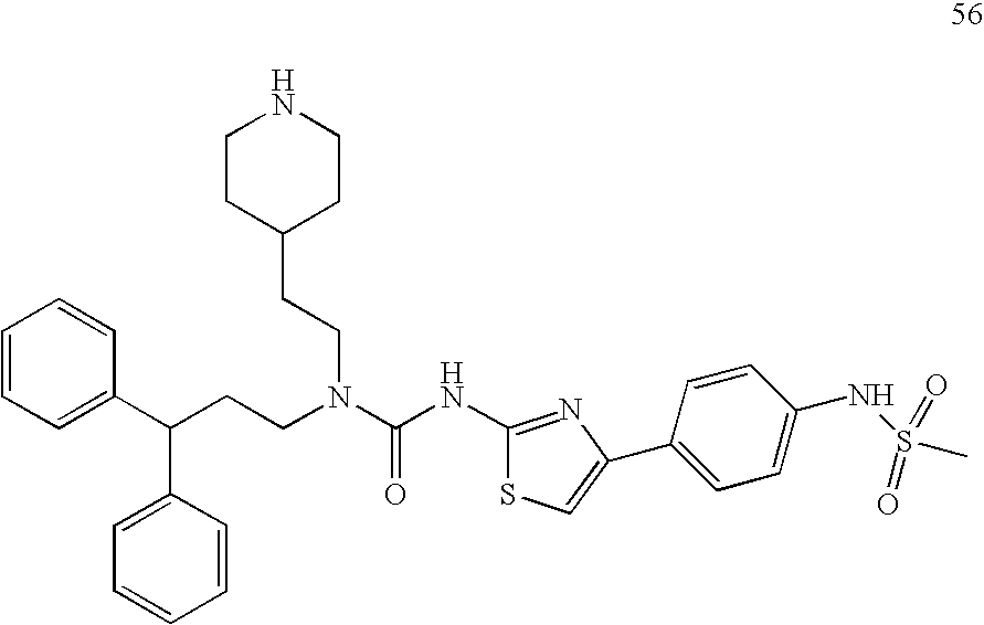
C1=CC=C(C(CCN(C(NC2=NC(C3=CC=C(NS(=O)(=O)C)C=C3)=CS2)=O)CCC2CCNCC2)C2=CC=CC=C2)C=C1
